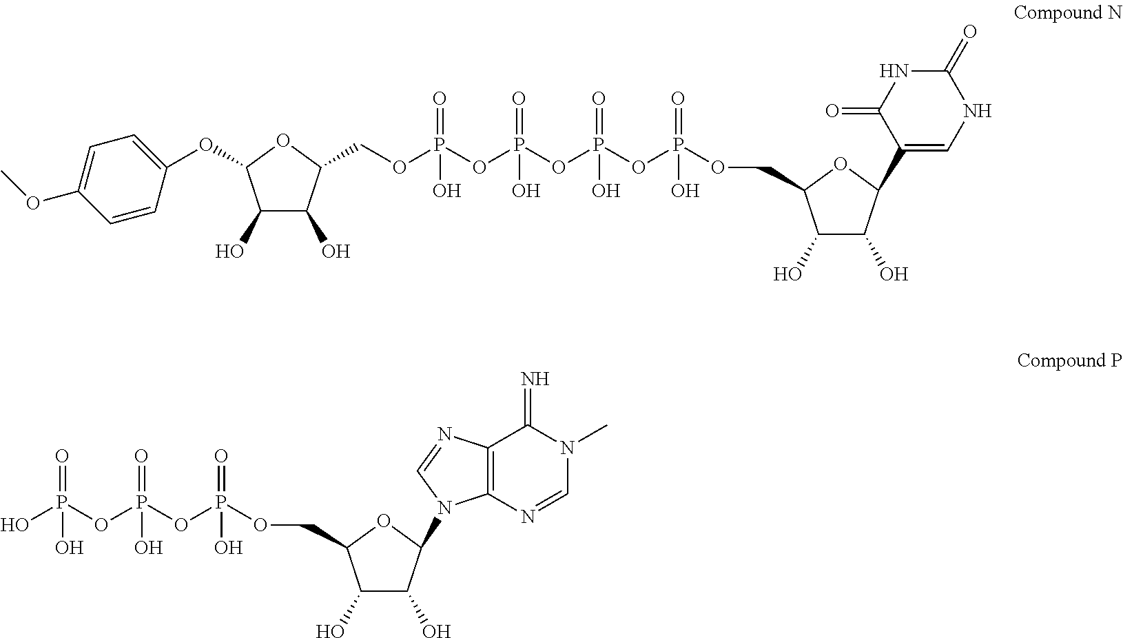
C1(O)C(O)C(COP(=O)(O)OP(OP(OP(OCC2C(O)C(O)C(C3=CNC(=O)NC3=O)O2)(=O)O)(=O)O)(=O)O)OC1OC1=CC=C(OC)C=C1.O(P(OCC1C(O)C(O)C(N2C3=C(N=C2)C(=N)N(C)C=N3)O1)(=O)O)P(=O)(O)OP(O)(=O)O
